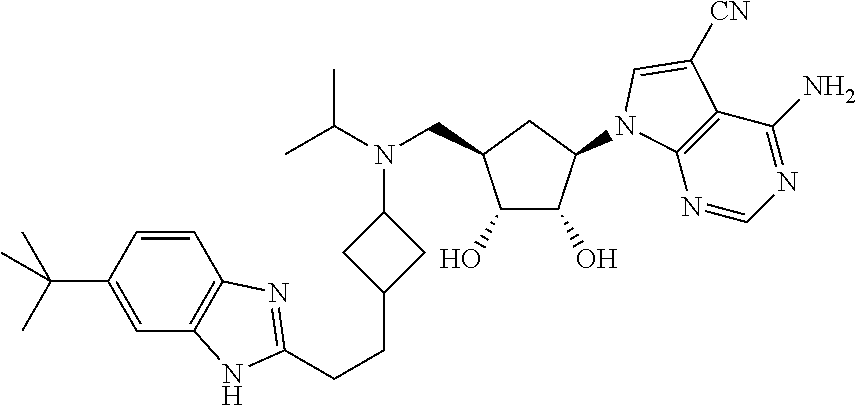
C1=CC(C(C)(C)C)=CC2=C1N=C(CCC1CC(N(C(C)C)CC3CC(N4C5=C(C(N)=NC=N5)C([CN])=C4)C(O)C3O)C1)N2
